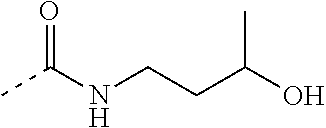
CC(NCCC(O)C)=O
